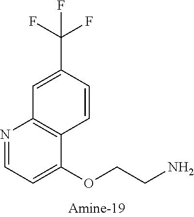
N1=CC=C(OCCN)C2=C1C=C(C(F)(F)F)C=C2
